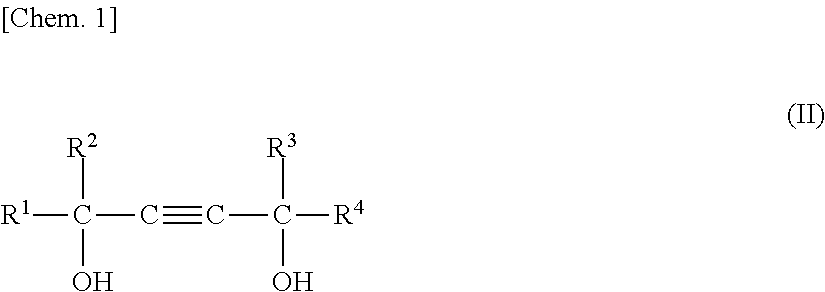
[R2]C(O)(C#CC([R4])([R3])O)[R1]
